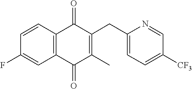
C1(F)=CC2=C(C=C1)C(=O)C(CC1=CC=C([CF3])C=N1)=C(C)C2=O
